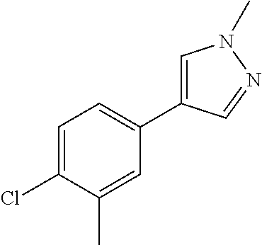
C1=C(Cl)C(C)=CC(C2=CN(C)N=C2)=C1
